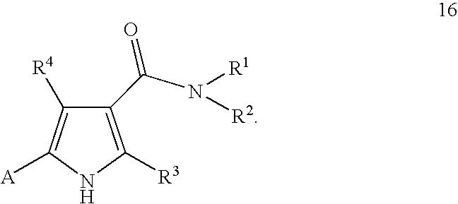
C1([A])=C([R4])C(C(N([R1])[R2])=O)=C([R3])N1
